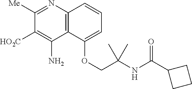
N1=C([Me])C([HO2C])=C(N)C2=C1C=CC=C2OCC(NC(C1CCC1)=O)(C)C
